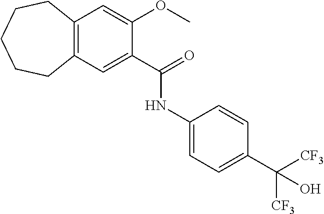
C12=C(C=C(C(=O)NC3=CC=C(C([CF3])([CF3])O)C=C3)C(OC)=C1)CCCCC2
